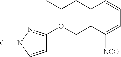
C1(CCC)=C(COC2=NN([G])C=C2)C([NCO])=CC=C1
